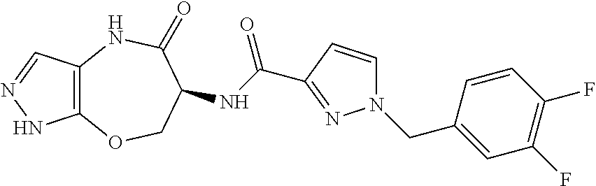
C12=C(OCC(NC(C3=NN(CC4=CC(F)=C(F)C=C4)C=C3)=O)C(=O)N1)NN=C2
